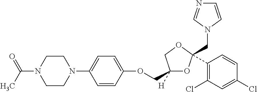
C1CN(C(=O)C)CCN1C1=CC=C(OCC2([H])OC(CN3C=CN=C3)(C3=C(Cl)C=C(Cl)C=C3)OC2)C=C1
